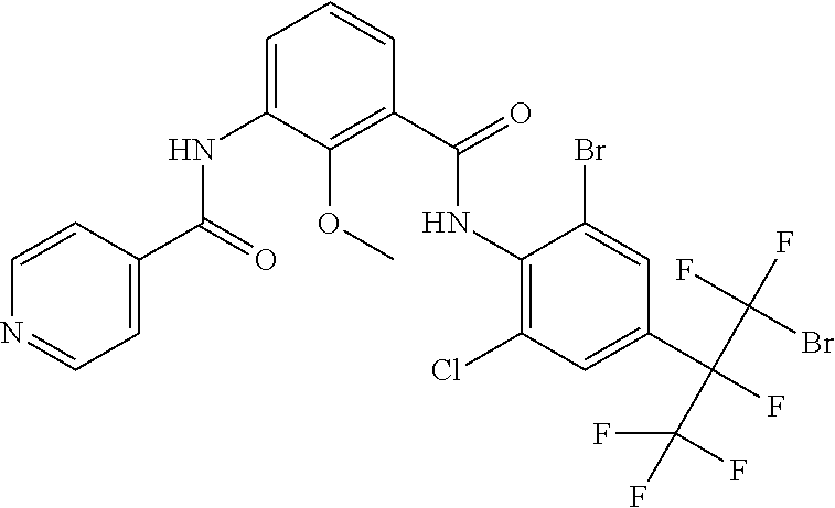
C1=CC(C(NC2=CC=CC(C(NC3=C(Cl)C=C(C(F)(C(F)(Br)F)C(F)(F)F)C=C3Br)=O)=C2OC)=O)=CC=N1
